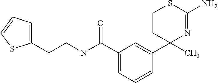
C1(C2(C)N=C(N)SCC2)=CC(C(NCCC2=CC=CS2)=O)=CC=C1
